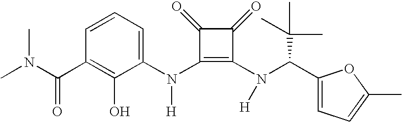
C(C1=C(O)C(N(C2=C(N(C(C3=CC=C(C)O3)C(C)(C)C)[H])C(=O)C2=O)[H])=CC=C1)(=O)N(C)C
